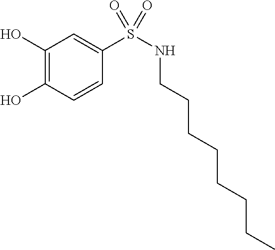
C1(O)=C(O)C=CC(S(NCCCCCCCC)(=O)=O)=C1
